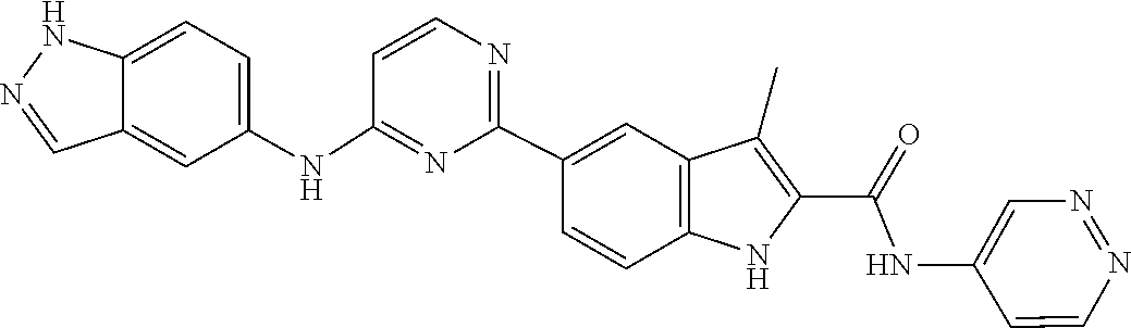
C1=CN=NC=C1NC(C1=C(C)C2=C(C=CC(C3=NC=CC(NC4=CC=C5NN=CC5=C4)=N3)=C2)N1)=O
